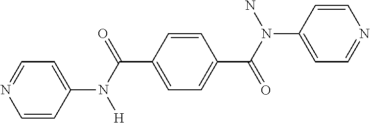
C1=CC(N(C(=O)C2=CC=C(C(N(N)C3=CC=NC=C3)=O)C=C2)[H])=CC=N1
